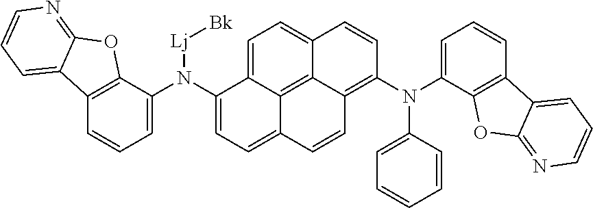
C12=C(C(N(C3=CC=C4C5=C6C(=CC=C35)C=CC(N(C3=CC=CC5=C3OC3=NC=CC=C53)C3=CC=CC=C3)=C6C=C4)[Lj][Bk])=CC=C1)OC1=NC=CC=C21
